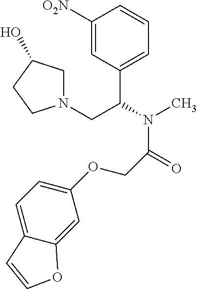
C1([O2N])=CC(C(N(C)C(=O)COC2=CC=C3C(=C2)OC=C3)CN2CC(O)CC2)=CC=C1
